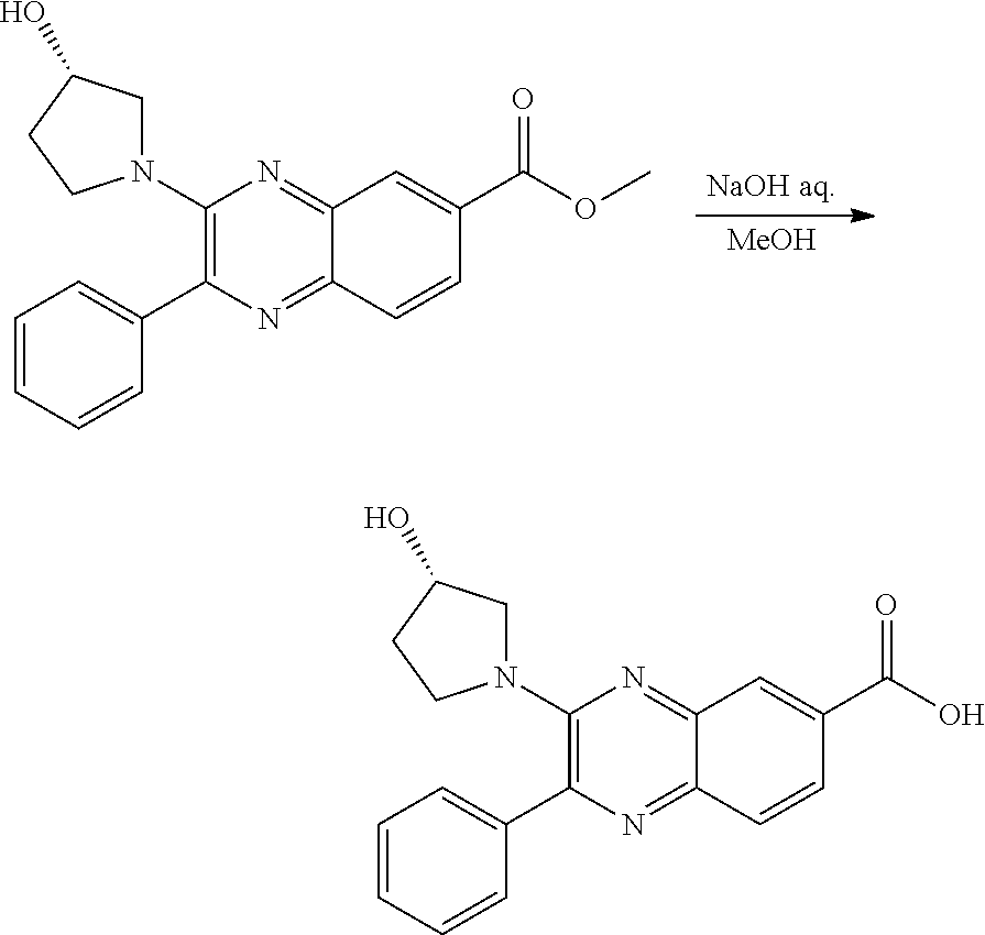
C1(N2CC(O)CC2)=C(C2=CC=CC=C2)N=C2C(=N1)C=C(C(O)=O)C=C2.[NaOH aq].[MeOH].C1(N2CC(O)CC2)=C(C2=CC=CC=C2)N=C2C(=N1)C=C(C(OC)=O)C=C2
